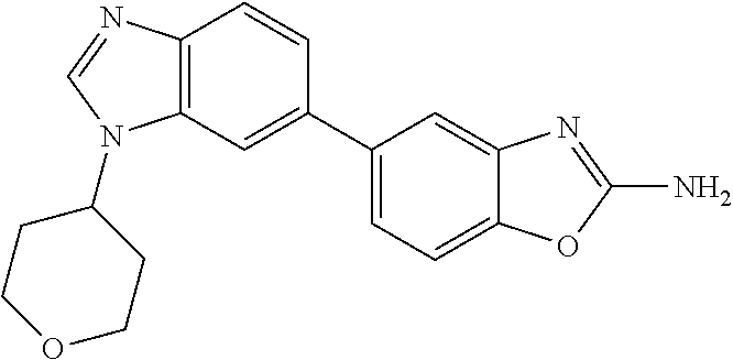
C12=C(N=CN1C1CCOCC1)C=CC(C1=CC=C3C(=C1)N=C(N)O3)=C2
